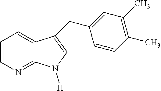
C1=CN=C2C(=C1)C(CC1=CC(C)=C(C)C=C1)=CN2[H]
